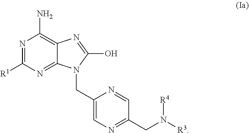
C1(CN2C3=NC([R1])=NC(N)=C3N=C2O)=CN=C(CN([R3])[R4])C=N1
